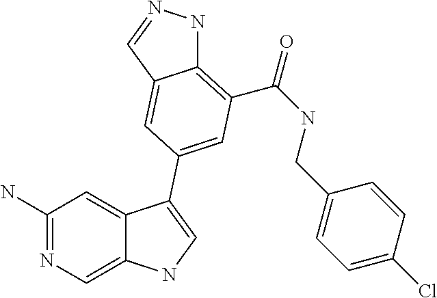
C1(N)=NC=C2C(=C1)C(C1=CC(C(=O)NCC3=CC=C(Cl)C=C3)=C3NN=CC3=C1)=CN2
